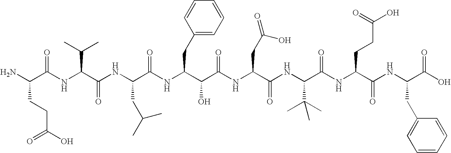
NC(CCC(=O)O)C(=O)NC(C(C)C)C(=O)NC(CC(C)C)C(NC(CC1=CC=CC=C1)C(O)C(=O)NC(CC(O)=O)C(NC(C(C)(C)C)C(=O)NC(CCC(=O)O)C(NC(C(O)=O)CC1=CC=CC=C1)=O)=O)=O
